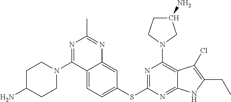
C12=CC=C(SC3=NC(N4CC(N)CC4)=C4C(=N3)NC(CC)=C4Cl)C=C1N=C(C)N=C2N1CCC(N)CC1
